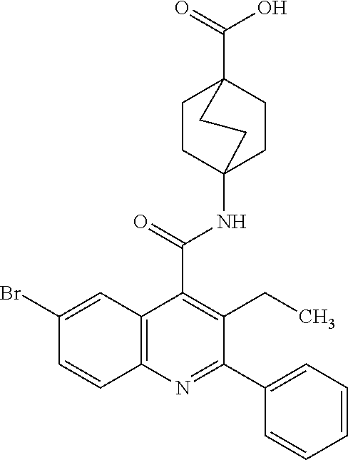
C1(Br)=CC2=C(C=C1)N=C(C1=CC=CC=C1)C(CC)=C2C(=O)NC12CCC(C(=O)O)(CC1)CC2
